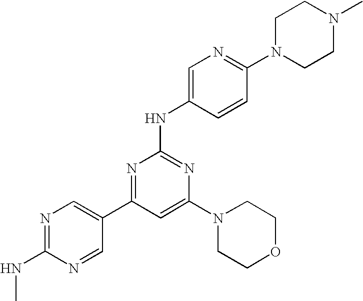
N1=C(NC)N=CC(C2=NC(NC3=CN=C(N4CCN(C)CC4)C=C3)=NC(N3CCOCC3)=C2)=C1
